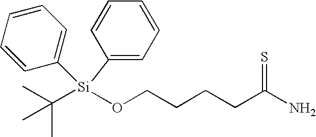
O(CCCCC(N)=S)[Si](C(C)(C)C)(C1=CC=CC=C1)C1=CC=CC=C1
